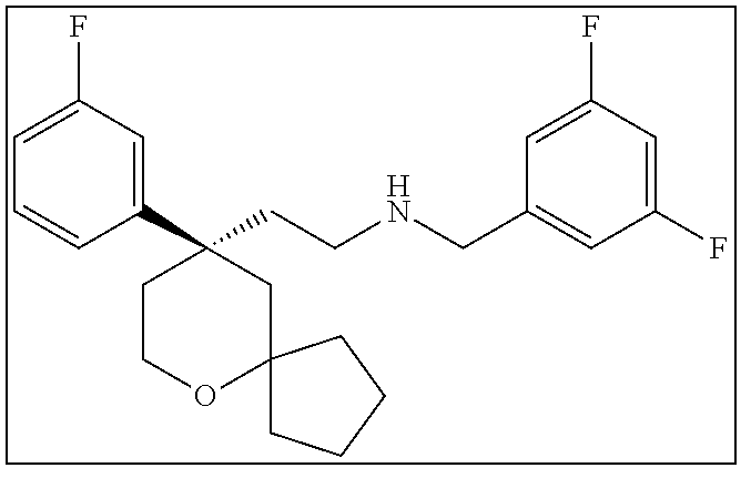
C1(C2(CCNCC3=CC(F)=CC(F)=C3)CCOC3(C2)CCCC3)=CC(F)=CC=C1
